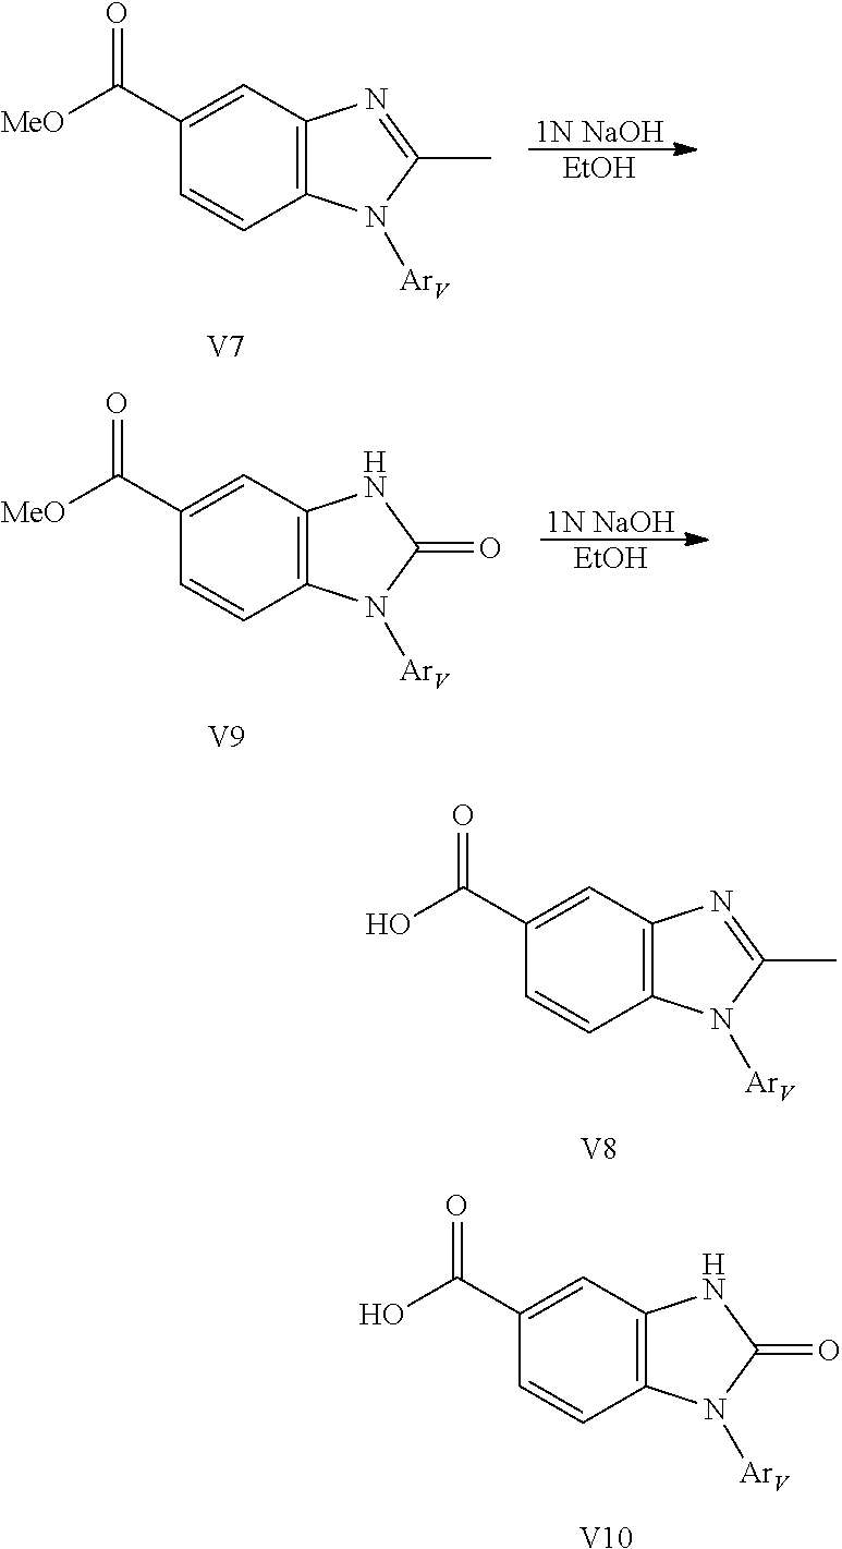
C1(C([MeO])=O)=CC2=C(C=C1)N([ArV])C(C)=N2.[V7].[1N NaOH].[EtOH].C1(C([MeO])=O)=CC2=C(C=C1)N([ArV])C(=O)N2.[V9].[1N NaOH].[EtOH].C1(C(O)=O)=CC2=C(C=C1)N([ArV])C(C)=N2.[V8].C1(C(O)=O)=CC2=C(C=C1)N([ArV])C(=O)N2.[V10]
